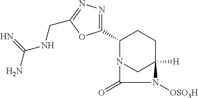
C1(C2=NN=C(CNC(N)=N)O2)N2CC([H])(CC1)N([OSO3H])C2=O
